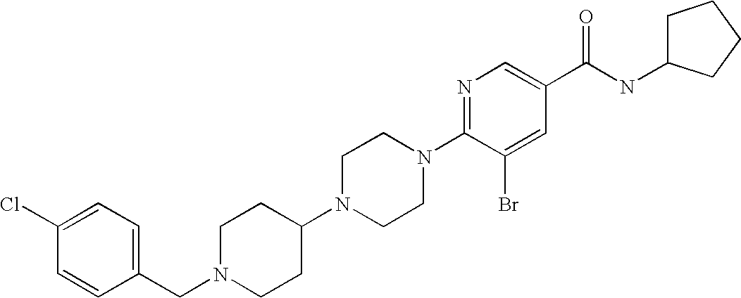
C(N1CCC(N2CCN(C3=NC=C(C(NC4CCCC4)=O)C=C3Br)CC2)CC1)C1=CC=C(Cl)C=C1
